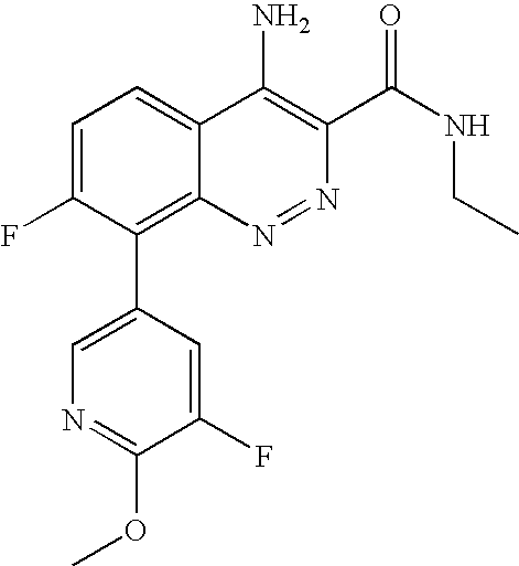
C1=C(F)C(C2=CN=C(OC)C(F)=C2)=C2C(=C1)C(N)=C(C(NCC)=O)N=N2
